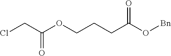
ClCC(OCCCC(O[Bn])=O)=O
